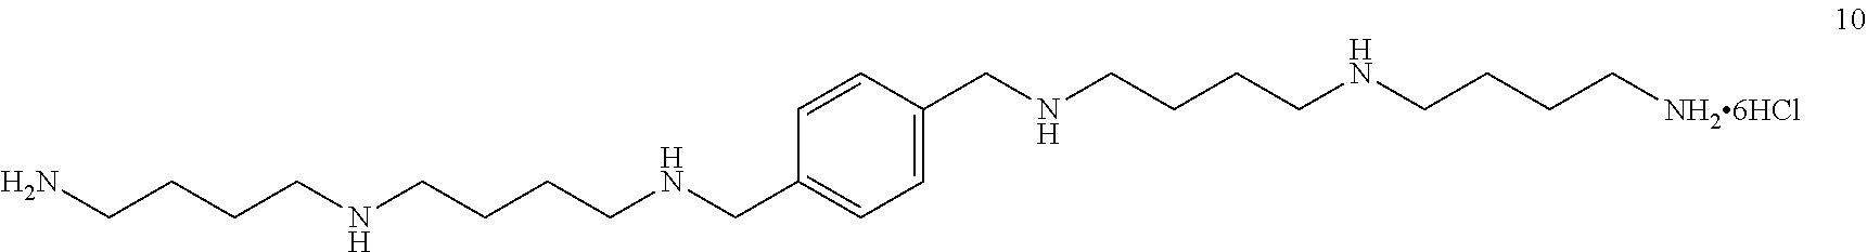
C1=C(CNCCCCNCCCC[NH26HCl])C=CC(CNCCCCNCCCCN)=C1
